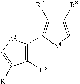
C1([R8])=C[A4]C(C2=C([R6])C([R5])=C[A3]2)=C1[R7]
